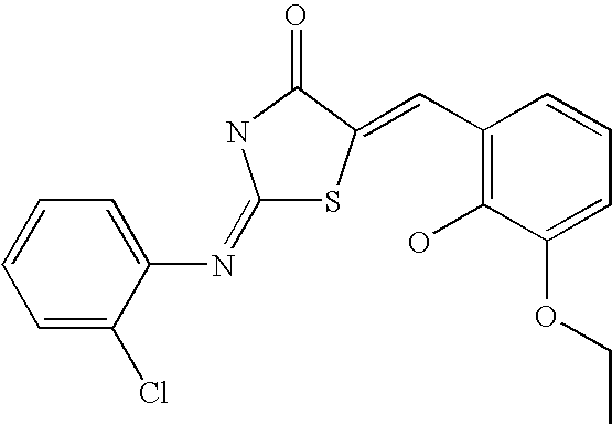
C1(=NC2=CC=CC=C2Cl)SC(=CC2=C(O)C(OCC)=CC=C2)C(=O)N1
